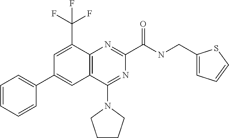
C12=C(N=C(C(NCC3=CC=CS3)=O)N=C1N1CCCC1)C(C(F)(F)F)=CC(C1=CC=CC=C1)=C2
